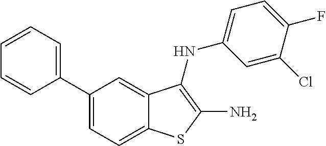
C12=CC=C(C3=CC=CC=C3)C=C1C(NC1=CC=C(F)C(Cl)=C1)=C(N)S2
